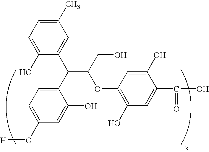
C1(O[H])=CC=C(C(C2=CC(C)=CC=C2O)C(OC2=C(O)C=C(C(=O)O)C(O)=C2)CO)C(O)=C1
